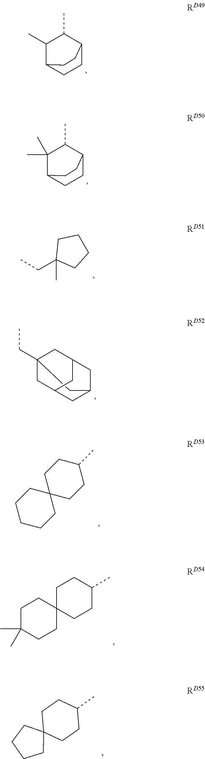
C1(C)C2CCC(C1C)CC2.C1(C)(C)C2CCC(C1C)CC2.CCC1(C)CCCC1.C12(CC)CC3CC(CC(C1)C3)C2.C1CCCC2(C1)CCC(C)CC2.C1C(C)(C)CCC2(C1)CCC(C)CC2.C1C2(CCC(C)C1)CCCC2
